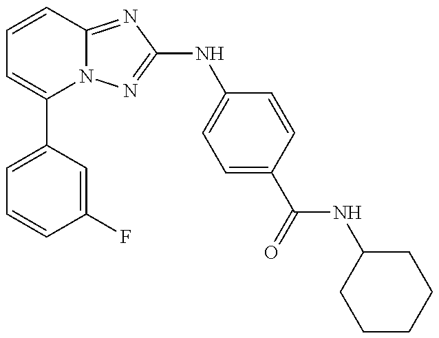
C1(C2=CC=CC(F)=C2)=CC=CC2=NC(NC3=CC=C(C(=O)NC4CCCCC4)C=C3)=NN12
